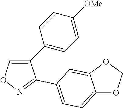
C1(C2=CC=C([OMe])C=C2)=CON=C1C1=CC=C2OCOC2=C1
